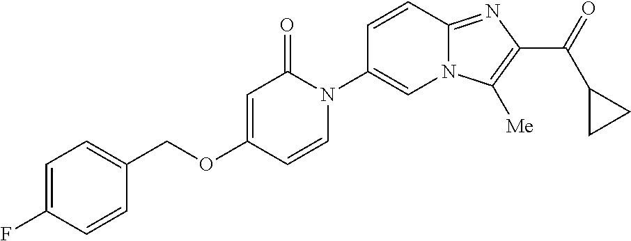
C1(COC2=CC(=O)N(C3=CN4C(=NC(C(=O)C5CC5)=C4[Me])C=C3)C=C2)=CC=C(F)C=C1
